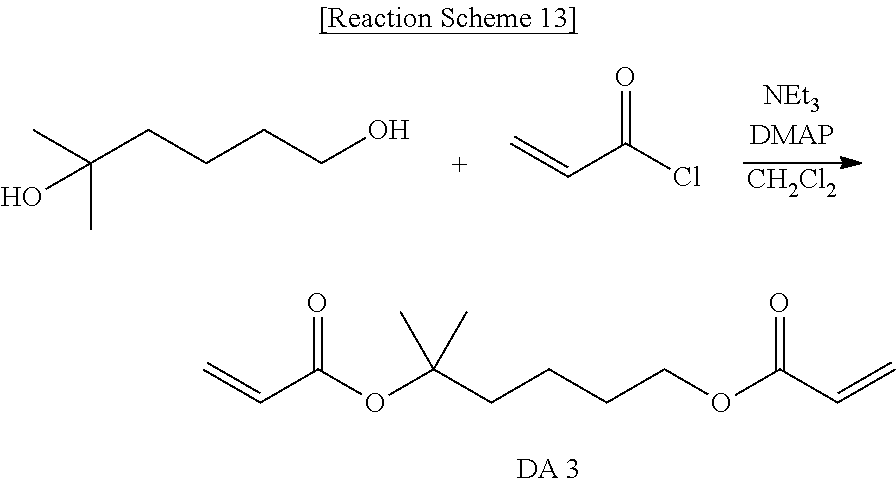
[CH2Cl2].C(CCCCO)(C)(C)O.C=CC(Cl)=O.C=CC(OC(CCCCOC(C=C)=O)(C)C)=O.[DA 3]
